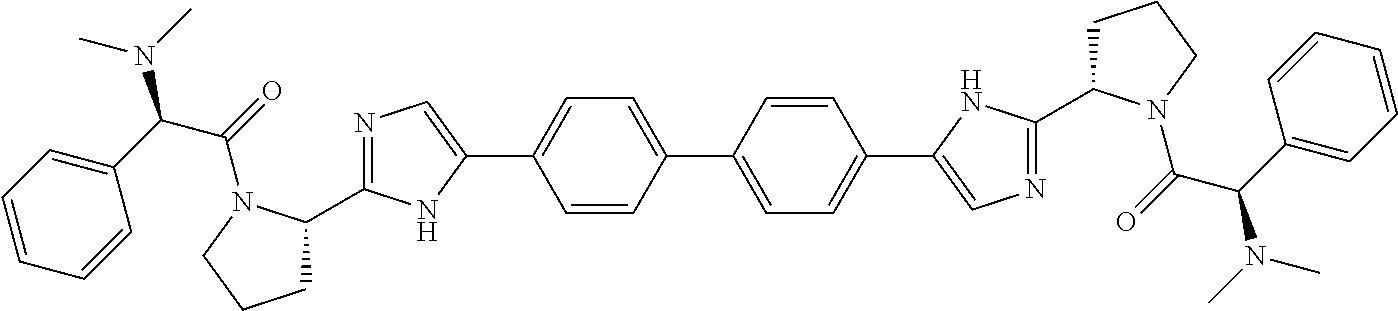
C1=CC(C2=CC=C(C3=CN=C(C4CCCN4C(=O)C(C4=CC=CC=C4)N(C)C)N3)C=C2)=CC=C1C1=CN=C(C2CCCN2C(C(C2=CC=CC=C2)N(C)C)=O)N1
